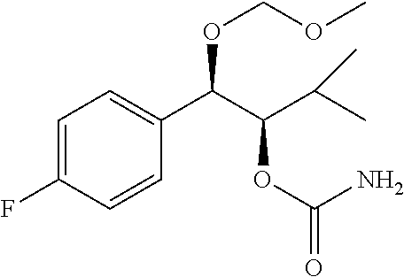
C1=C(F)C=CC(C(C(C(C)C)OC(=O)N)OCOC)=C1
